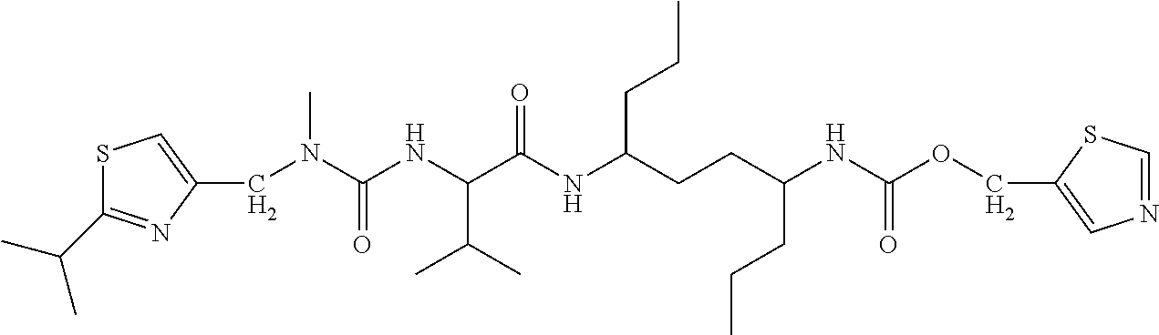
S1C(C(C)C)=NC(CN(C(NC(C(NC(CCC)CCC(NC(OCC2=CN=CS2)=O)CCC)=O)C(C)C)=O)C)=C1
